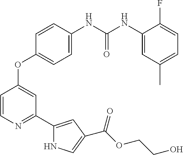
C1=C(NC(NC2=CC(C)=CC=C2F)=O)C=CC(OC2=CC(C3=CC(C(OCCO)=O)=CN3)=NC=C2)=C1
